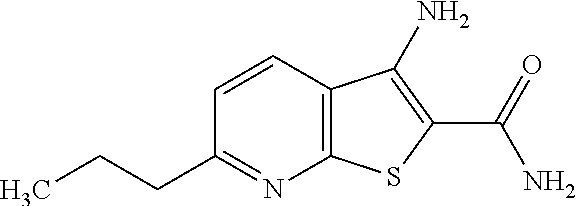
C12=C(C=CC(CCC)=N1)C(N)=C(C(N)=O)S2
